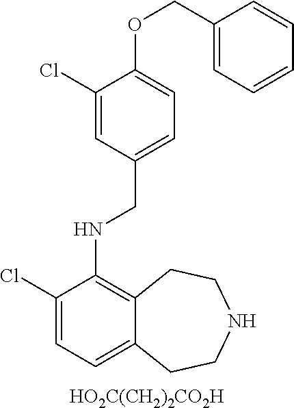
C1(Cl)=CC(CNC2=C3C(=CC=C2Cl)CCNCC3)=CC=C1OCC1=CC=CC=C1.[HO2C(CH2)2CO2H]
